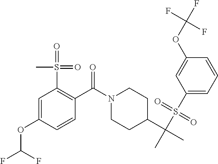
C1(S(C(C)(C2CCN(C(=O)C3=C(S(=O)(=O)C)C=C(OC(F)F)C=C3)CC2)C)(=O)=O)=CC=CC(OC(F)(F)F)=C1
